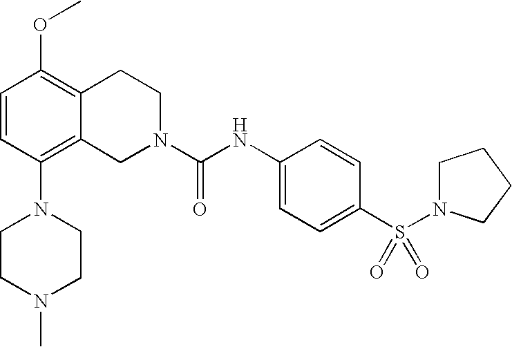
C1=CC(N2CCN(C)CC2)=C2C(=C1OC)CCN(C(NC1=CC=C(S(=O)(=O)N3CCCC3)C=C1)=O)C2
